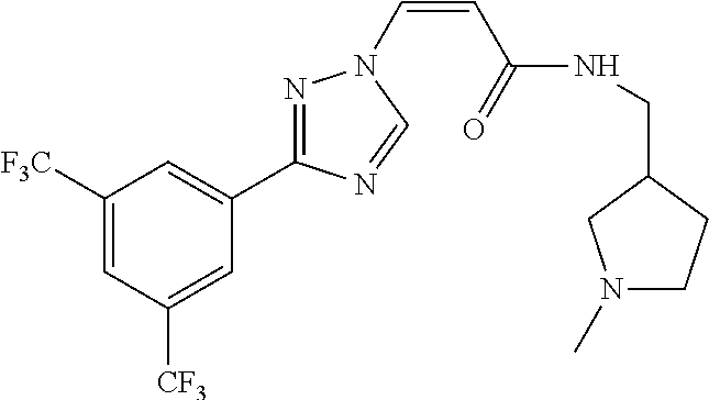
C1([F3C])=CC([CF3])=CC(C2=NN(C=CC(NCC3CCN(C)C3)=O)C=N2)=C1
